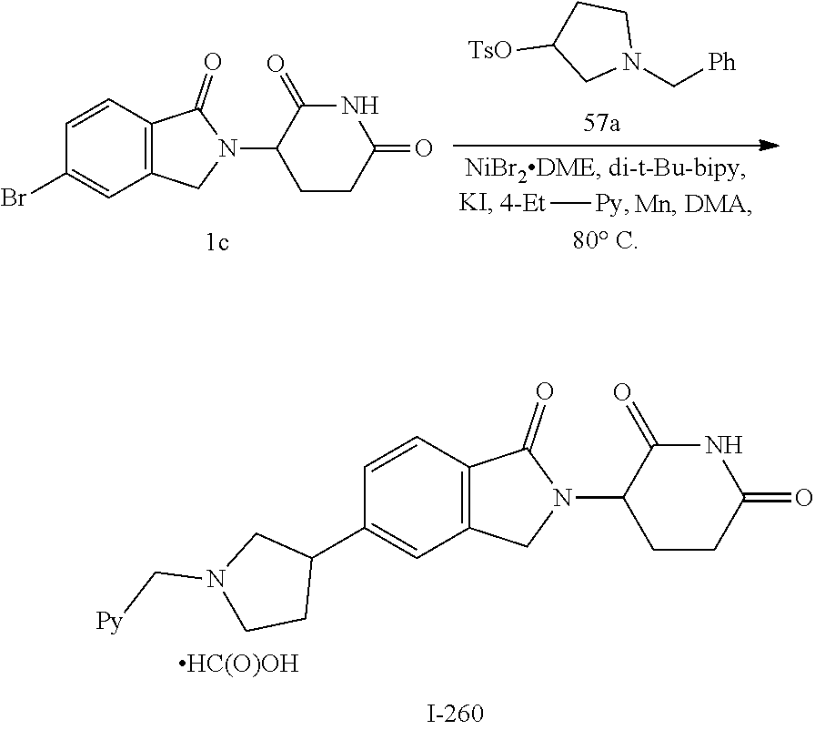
C1=CC2=C(C=C1C1CN(C[Py])CC1)CN(C1CCC(=O)NC1=O)C2=O.[HC(O)OH].C1=CC2=C(C=C1Br)CN(C1CCC(=O)NC1=O)C2=O.N1(C[Ph])CCC([TsO])C1.[4-Et][Py]
